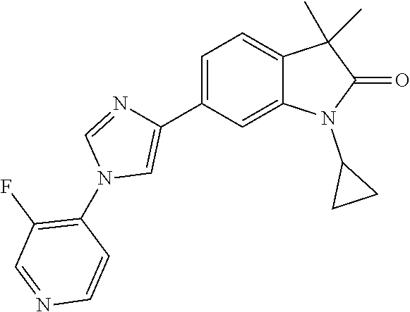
C1=C(C2=CN(C3=C(F)C=NC=C3)C=N2)C=C2C(=C1)C(C)(C)C(=O)N2C1CC1
